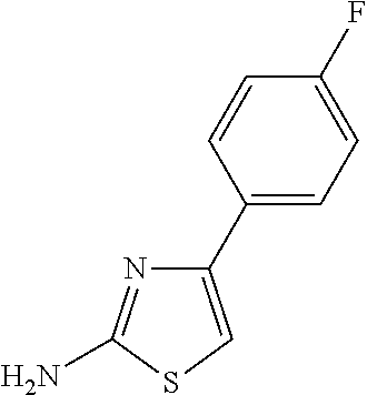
C1(C2=CC=C(F)C=C2)=CSC(N)=N1
